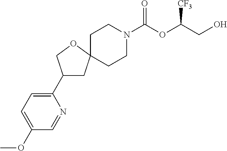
C1CN(C(OC(CO)[CF3])=O)CCC12CC(C1=CC=C(OC)C=N1)CO2
